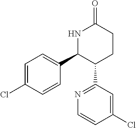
C1=C(Cl)C=CC(C2C(C3=NC=CC(Cl)=C3)CCC(=O)N2)=C1
